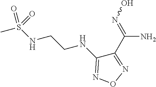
C1(C(N)=NO)=NON=C1NCCNS(C)(=O)=O
